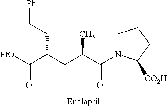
C1N(C(C(CC(C([EtO])=O)CC[Ph])C)=O)C([CO2H])CC1
